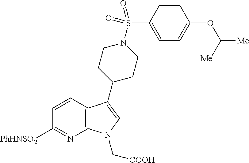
C12=C(C=CC([PhHNSO2])=N1)C(C1CCN(S(=O)(C3=CC=C(OC([Me])[Me])C=C3)=O)CC1)=CN2C[COOH]
